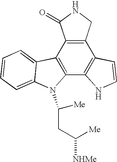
C12=C(C3=C(C4=C1C=CN4)N(C(CC([Me])[NHMe])[Me])C1=CC=CC=C31)C(=O)NC2
